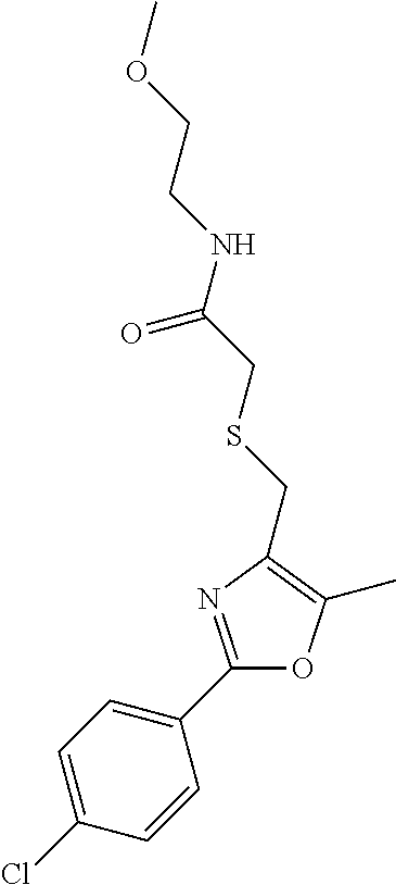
C1=C(Cl)C=CC(C2=NC(CSCC(NCCOC)=O)=C(C)O2)=C1
